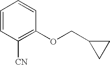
C1=CC([CN])=C(OCC2CC2)C=C1
